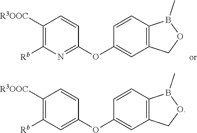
C1=C(OC2=CC([Rb])=C([R3OOC])C=C2)C=CC2=C1COB2C.C1=C(OC2=NC([Rb])=C([R3OOC])C=C2)C=CC2=C1COB2C
